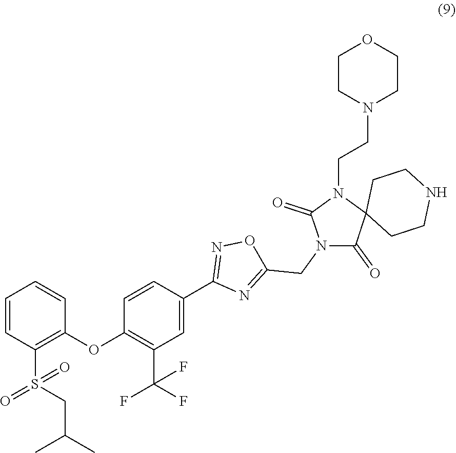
C1=CC(S(CC(C)C)(=O)=O)=C(OC2=C(C(F)(F)F)C=C(C3=NOC(CN4C(=O)C5(N(CCN6CCOCC6)C4=O)CCNCC5)=N3)C=C2)C=C1
